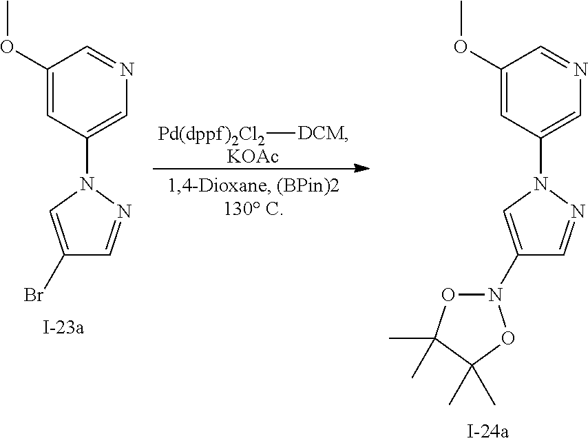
[Pd(dppf)2Cl2][DCM].[KOAc].C1(OC)=CC(N2C=C(Br)C=N2)=CN=C1.C1(OC)=CC(N2C=C(N3OC(C)(C)C(C)(C)O3)C=N2)=CN=C1
